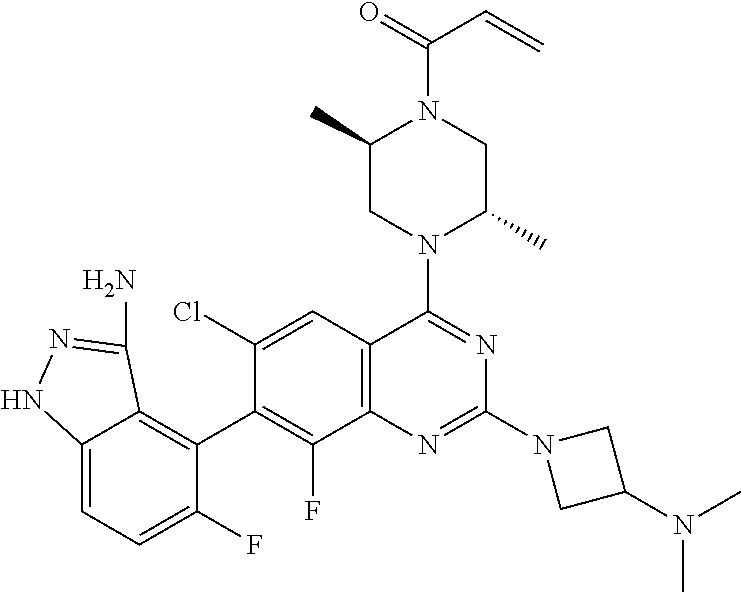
C12=C(C=C(Cl)C(C3=C4C(=CC=C3F)NN=C4N)=C1F)C(N1C(C)CN(C(=O)C=C)C(C)C1)=NC(N1CC(N(C)C)C1)=N2
